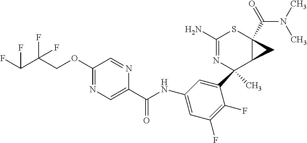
C1(C2(C)N=C(N)SC3(C(N(C)C)=O)C2C3)=CC(NC(C2=CN=C(OCC(F)(C(F)F)F)C=N2)=O)=CC(F)=C1F
